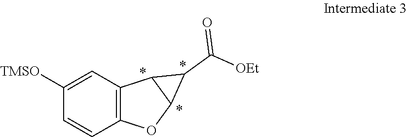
C12=C(OC3C1C3C([OEt])=O)C=CC([TMSO])=C2
